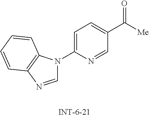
C1=NC2=C(N1C1=CC=C(C([Me])=O)C=N1)C=CC=C2
